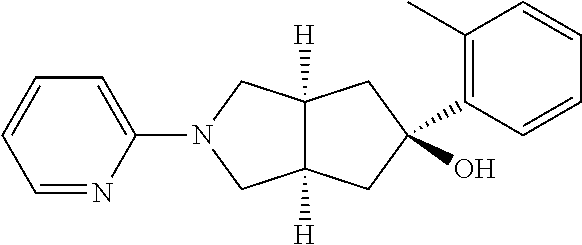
C1(N2CC3([H])C([H])(C2)CC(O)(C2=C(C)C=CC=C2)C3)=CC=CC=N1
